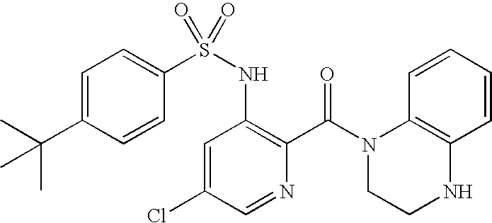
C1=C(C(C)(C)C)C=CC(S(NC2=C(C(N3CCNC4=C3C=CC=C4)=O)N=CC(Cl)=C2)(=O)=O)=C1
